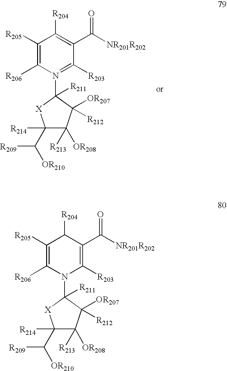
C1([R211])(N2=C([R203])C(C([NR201R202])=O)=C([R204])C([R205])=C2[R206])[X]C([R214])(C([R209])[OR210])C([R213])([OR208])C1([OR207])[R212].C1([R211])(N2C([R203])=C(C([NR201R202])=O)C([R204])C([R205])=C2[R206])[X]C([R214])(C([R209])[OR210])C([R213])([OR208])C1([OR207])[R212]
